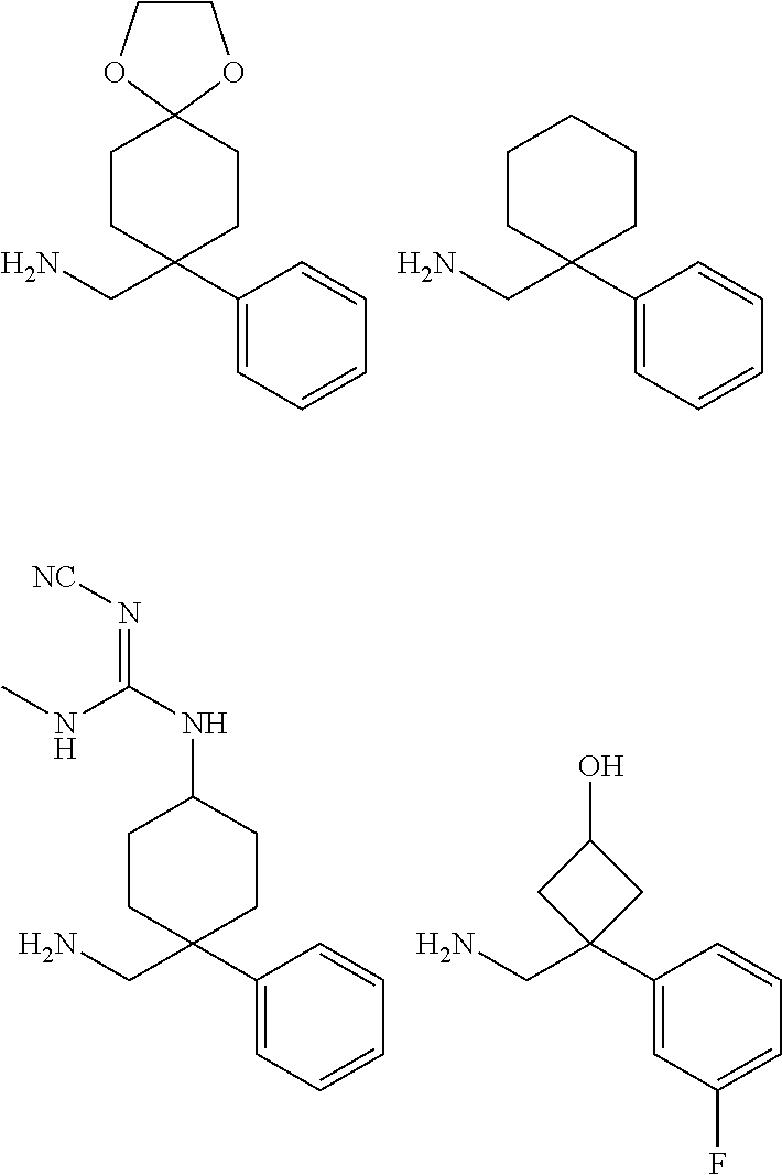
C1COC2(O1)CCC(C1=CC=CC=C1)(CN)CC2.C1CCC(C2=CC=CC=C2)(CN)CC1.C1(NC(=N[NC])NC)CCC(C2=CC=CC=C2)(CN)CC1.C1(C2=CC(F)=CC=C2)(CN)CC(O)C1
